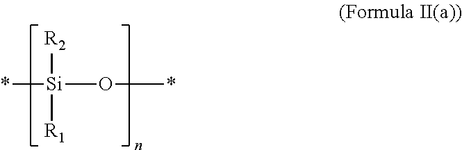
*[Si]([R2])([R1])O*
